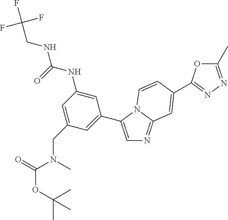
C1=C(C2=CC(CN(C(=O)OC(C)(C)C)C)=CC(NC(NCC(F)(F)F)=O)=C2)N2C(=N1)C=C(C1=NN=C(C)O1)C=C2
